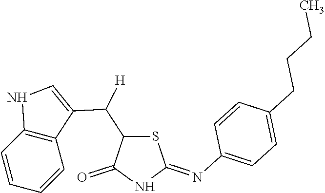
S1C(=NC2=CC=C(CCCC)C=C2)NC(=O)C1C(C1=CNC2=C1C=CC=C2)[H]
